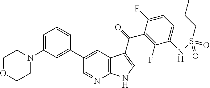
C1=C(N2CCOCC2)C=C(C2=CC3=C(N=C2)NC=C3C(C2=C(F)C(NS(=O)(CCC)=O)=CC=C2F)=O)C=C1
